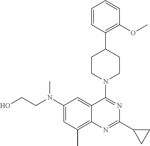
C1(N(CCO)C)=CC(C)=C2C(=C1)C(N1CCC(C3=C(OC)C=CC=C3)CC1)=NC(C1CC1)=N2
